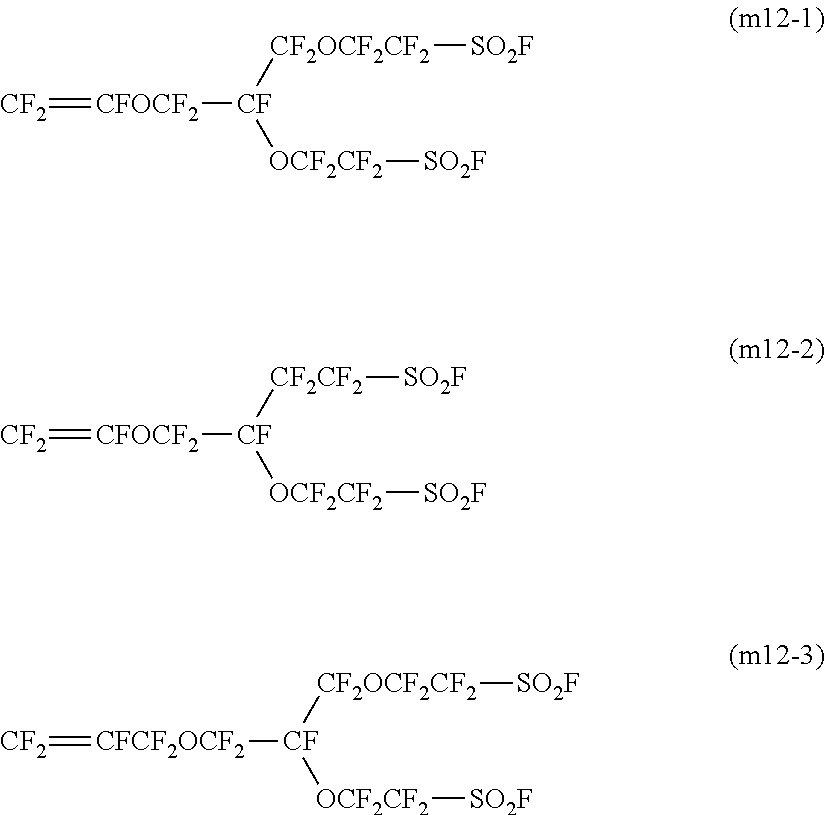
[CF2]=[CFOCF2][CF]([CF2OCF2CF2][SO2F])[OCF2CF2][SO2F].[CF2]=[CFOCF2][CF]([CF2CF2][SO2F])[OCF2CF2][SO2F].[CF2]=[CFCF2OCF2][CF]([CF2OCF2CF2][SO2F])[OCF2CF2][SO2F]
